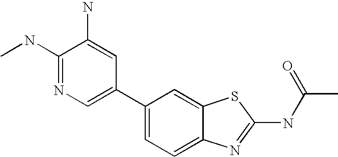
C1(C2=CN=C(NC)C(N)=C2)=CC=C2C(=C1)SC(NC(C)=O)=N2
